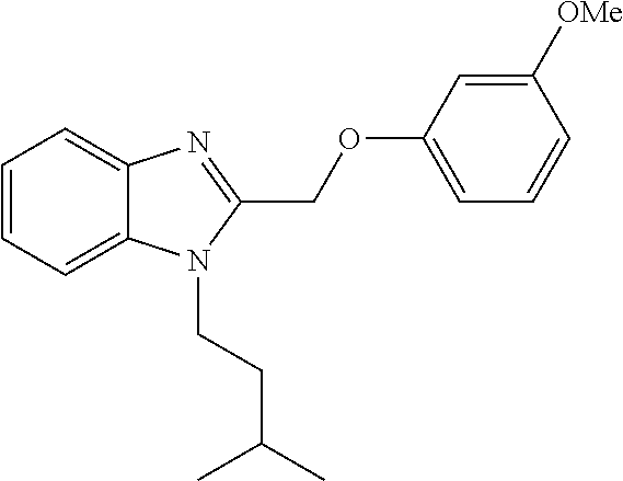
C1=CC=C2C(=C1)N=C(COC1=CC=CC([OMe])=C1)N2CCC(C)C
